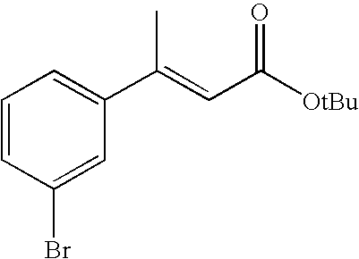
C1=CC(Br)=CC(C(=CC([OtBu])=O)C)=C1
